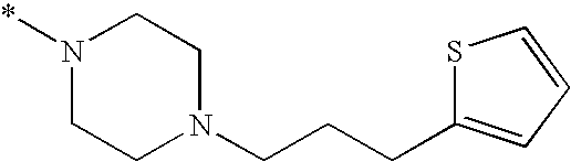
N1(*)CCN(CCCC2=CC=CS2)CC1
